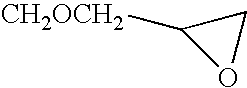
O1CC1[CH2OCH2]
